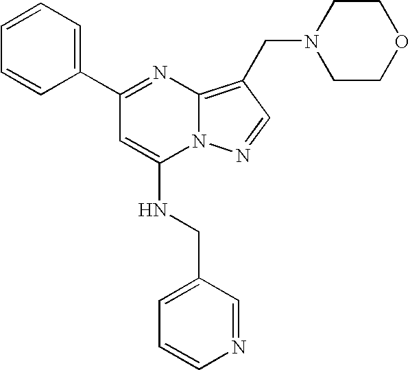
C1(C2=CC=CC=C2)=NC2=C(CN3CCOCC3)C=NN2C(NCC2=CC=CN=C2)=C1
